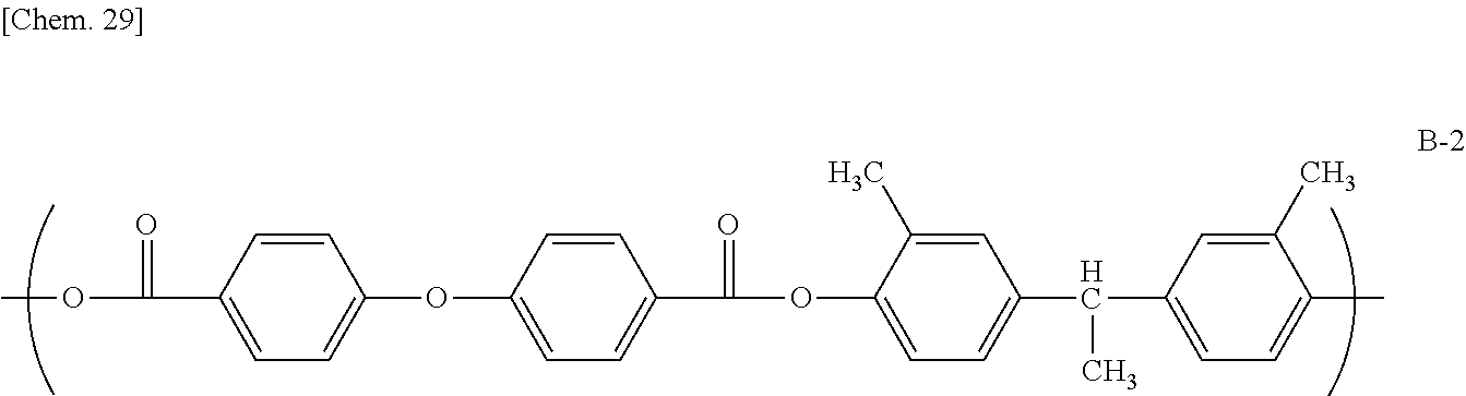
C1=CC(OC2=CC=C(C(=O)OC)C=C2)=CC=C1C(OC1=CC=C(C(C2=CC=C(C)C(C)=C2)C)C=C1C)=O
